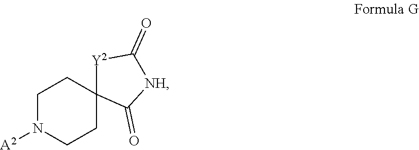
C1N([A2])CCC2(C1)C(=O)[NH]C(=O)[Y2]2
